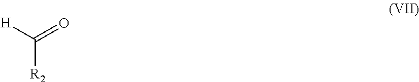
[H]C(=O)[R2]
